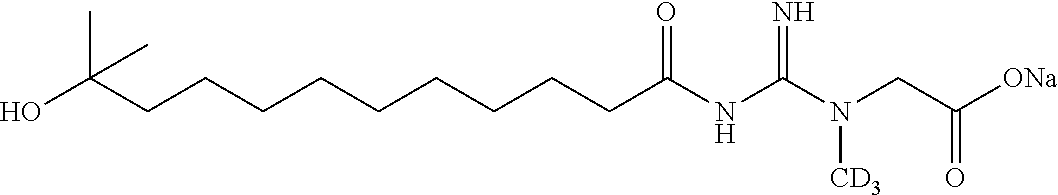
C(CCCC(NC(N(CC([ONa])=O)[CD3])=N)=O)CCCCCC(O)(C)C
